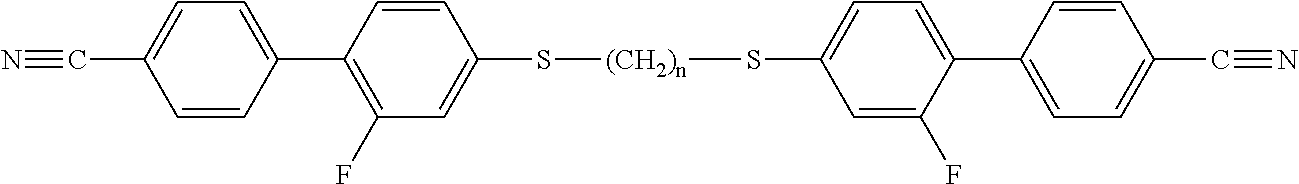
C1=CC(C2=CC=C(C#N)C=C2)=C(F)C=C1S[(CH2)n]SC1=CC=C(C2=CC=C(C#N)C=C2)C(F)=C1
